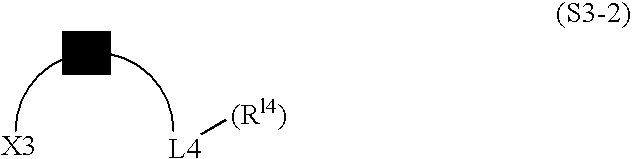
[X3].[L4][(Rl4)]
